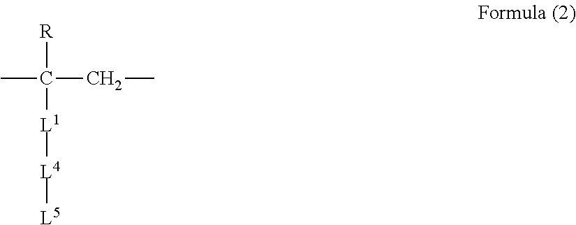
[R]C([L1][L4][L5])(CC)C
